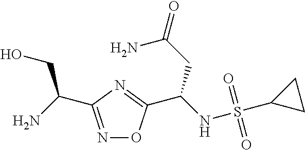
N1=C(C(N)CO)N=C(C(NS(C2CC2)(=O)=O)CC(=O)N)O1
